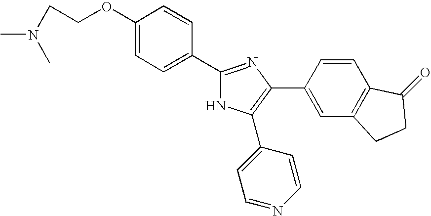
C1(OCCN(C)C)=CC=C(C2=NC(C3=CC4=C(C=C3)C(=O)CC4)=C(C3=CC=NC=C3)N2)C=C1
